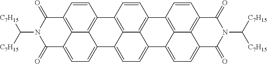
C1=C2C3=C(C=CC4=C3C(=C1)C1=CC=C3C5=C(C=CC4=C15)C1=C4C3=CC=C3C4=C(C=C1)C(=O)N(C([C7H15])[C7H15])C3=O)C(=O)N(C([C7H15])[C7H15])C2=O
